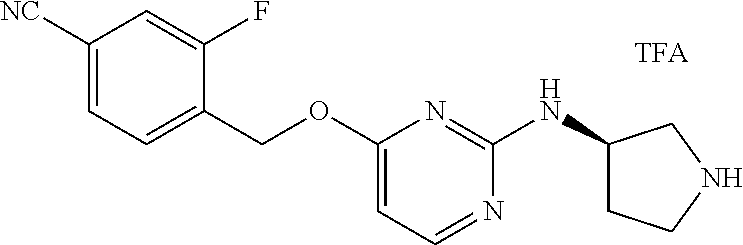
C1([NC])=CC=C(COC2=CC=NC(NC3CCNC3)=N2)C(F)=C1
